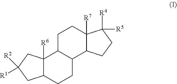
C12([R6])C(CCC3C1CCC1([R7])C3CCC1([R4])[R5])CC([R2])([R1])C2
